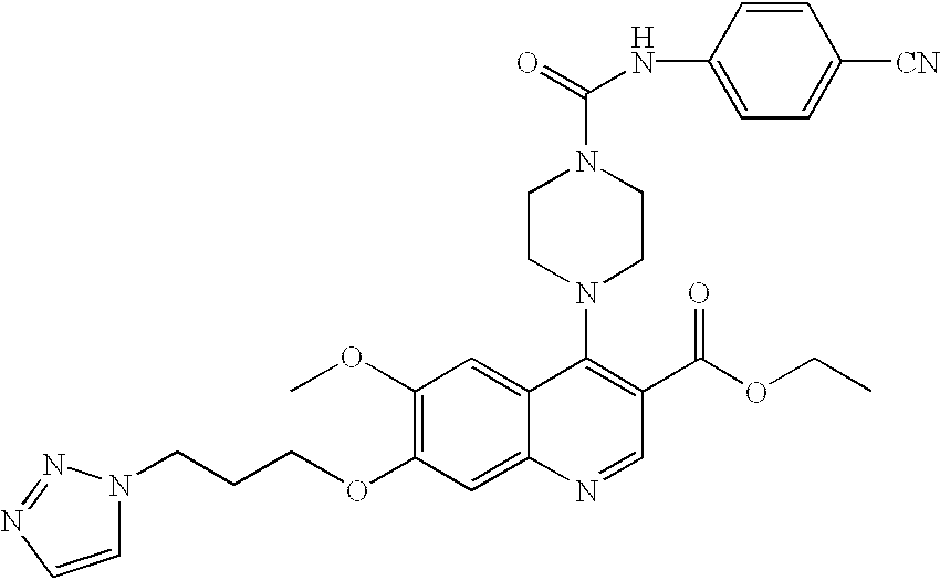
O(C1=C(OC)C=C2C(=C1)N=CC(C(OCC)=O)=C2N1CCN(C(=O)NC2=CC=C([CN])C=C2)CC1)CCCN1C=CN=N1
